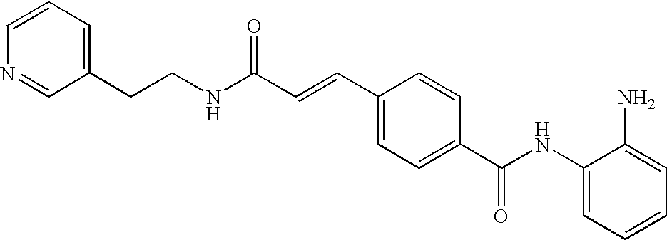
C1(NC(C2=CC=C(C=CC(NCCC3=CC=CN=C3)=O)C=C2)=O)=CC=CC=C1N
